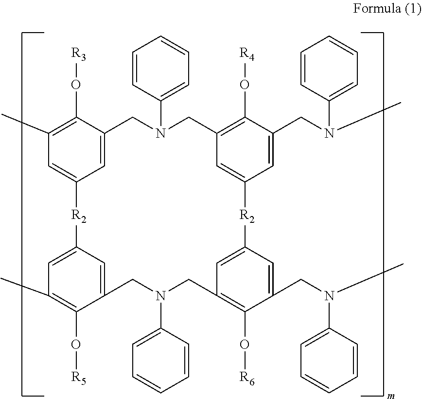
C12=CC(C)=C(O[R3])C(=C1)CN(C1=CC=CC=C1)CC1=C(O[R4])C(CN(C3=CC=CC=C3)C)=CC(=C1)[R2]C1=CC(=C(O[R6])C(CN(C3=CC=CC=C3)C)=C1)CN(C1=CC=CC=C1)CC1=CC(=CC(C)=C1O[R5])[R2]2
